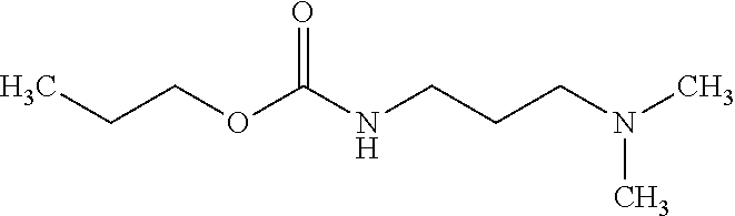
CN(CCCNC(OCCC)=O)C
